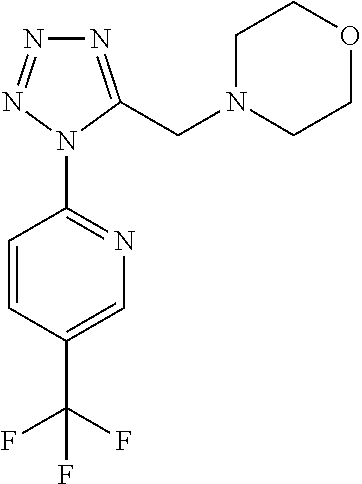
N1=NN(C2=NC=C(C(F)(F)F)C=C2)C(CN2CCOCC2)=N1
